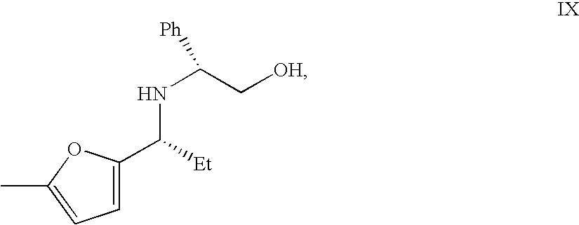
C1=C(C([Et])NC(C[OH])[Ph])OC(C)=C1
